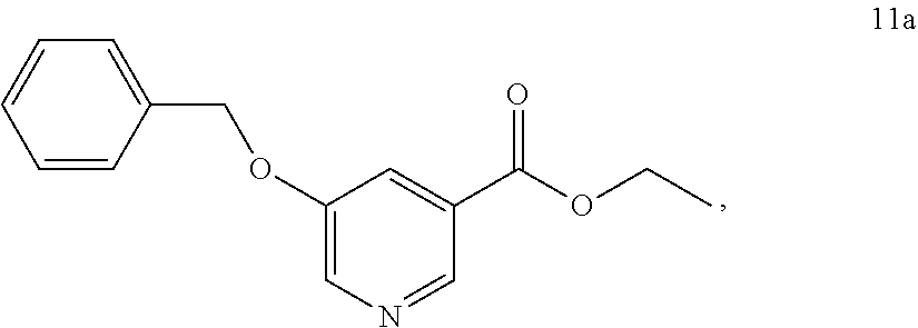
C1=CC(COC2=CN=CC(C(OCC)=O)=C2)=CC=C1
